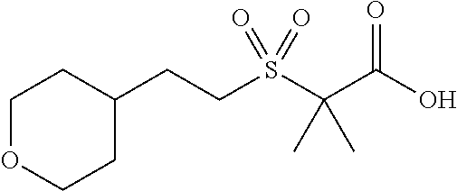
C1OCCC(CCS(C(C(O)=O)(C)C)(=O)=O)C1
